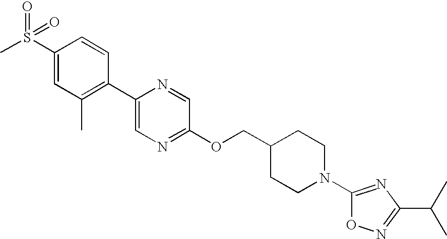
C1(S(C)(=O)=O)=CC(C)=C(C2=CN=C(OCC3CCN(C4=NC(C(C)C)=NO4)CC3)C=N2)C=C1
